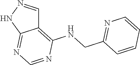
C12=C(NCC3=NC=CC=C3)N=CN=C1NN=C2
